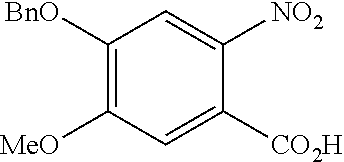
C1=C([NO2])C([CO2H])=CC([MeO])=C1[BnO]
